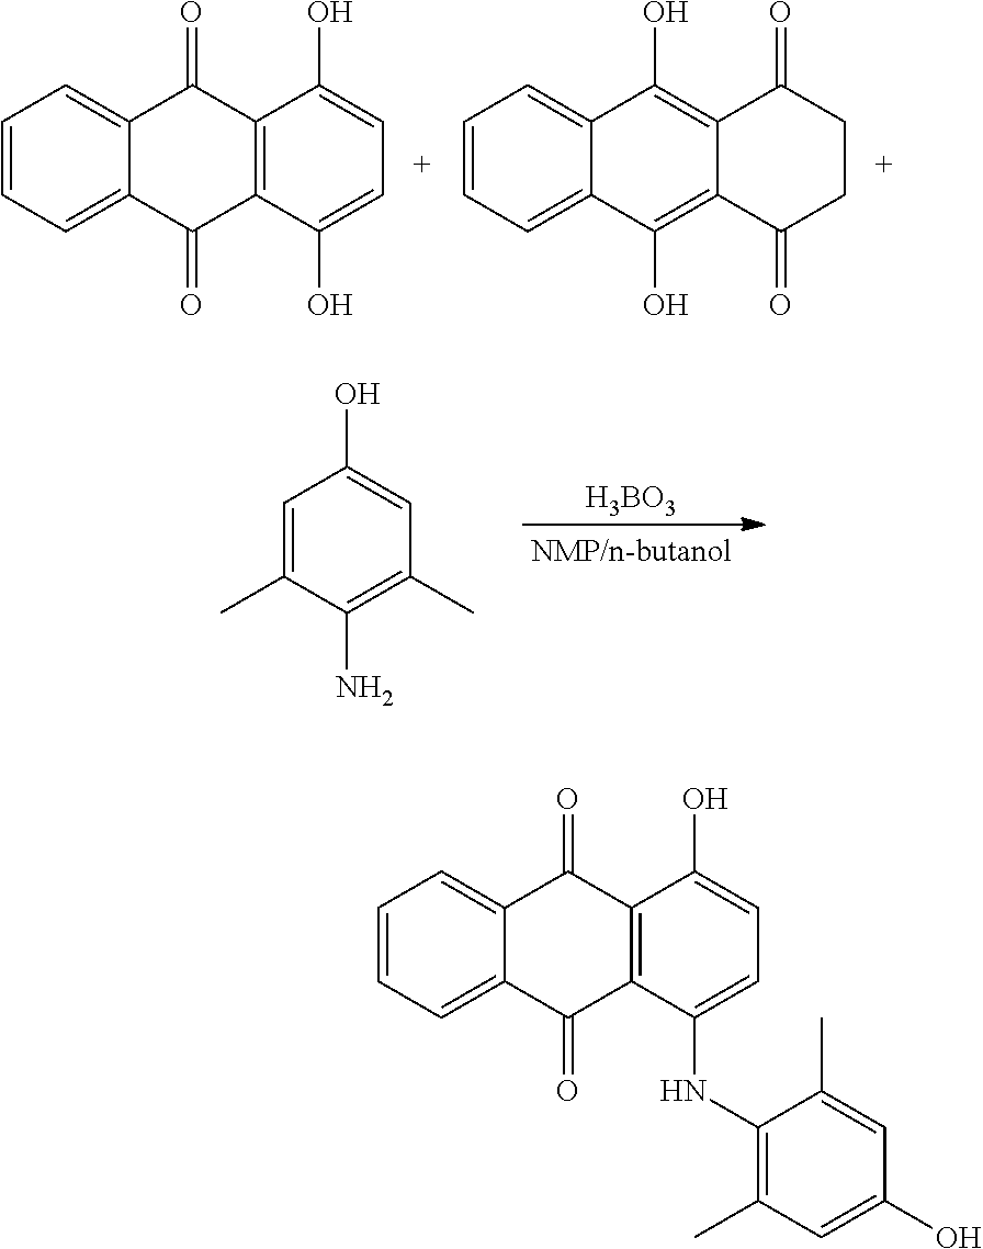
C1=CC=C2C(=C1)C(=O)C1=C(C2=O)C(O)=CC=C1O.C1=CC=C2C(=C1)C(O)=C1C(=C2O)C(=O)CCC1=O.C1(C)=CC(O)=CC(C)=C1N.[H3BO3].C1=CC=C2C(=C1)C(=O)C1=C(C2=O)C(NC2=C(C)C=C(O)C=C2C)=CC=C1O
